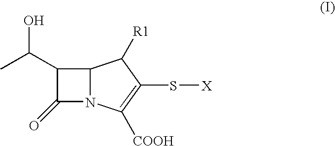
C12N(C([COOH])=C(S[X])C1[R1])C(=O)C2C(C)O
